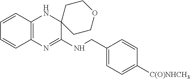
C1=CC2=C(C=C1)N=C(NCC1=CC=C([C(O)NHCH3])C=C1)C1(N2)CCOCC1
